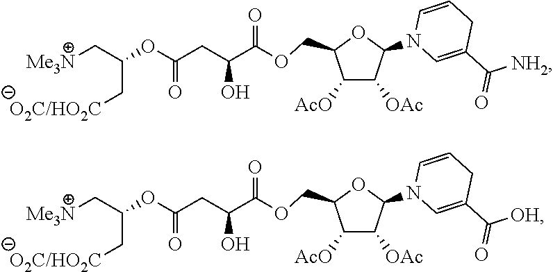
C1(COC(C(CC(OC(C[Me3N])C[O2C/HO2C])=O)O)=O)C([AcO])C([OAc])C(N2C=C(C(=O)[NH2])CC=C2)O1.C1(COC(C(CC(OC(C[Me3N])C[O2C/HO2C])=O)O)=O)C([AcO])C([OAc])C(N2C=C(C(=O)[OH])CC=C2)O1
